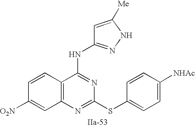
C12=C(N=C(SC3=CC=C([NHAc])C=C3)N=C1NC1=NNC([Me])=C1)C=C([O2N])C=C2
